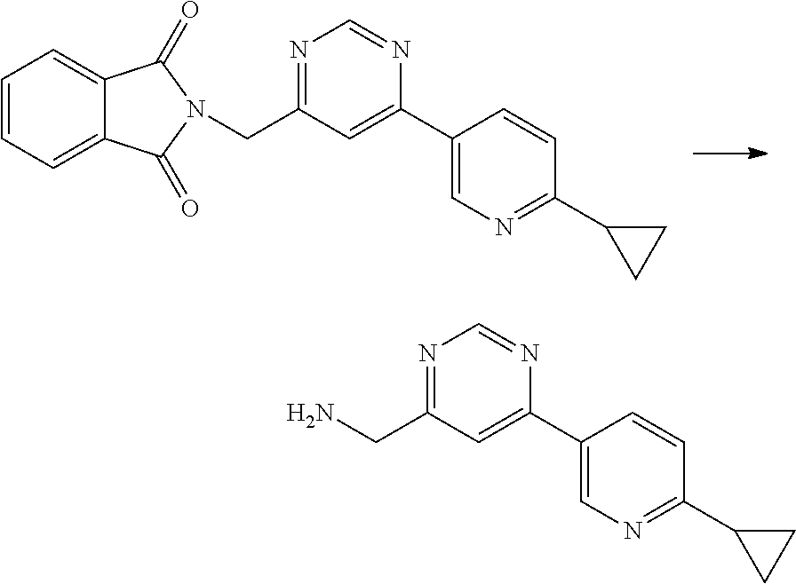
N1=C(CN2C(=O)C3=CC=CC=C3C2=O)C=C(C2=CN=C(C3CC3)C=C2)N=C1.N1=C(CN)C=C(C2=CN=C(C3CC3)C=C2)N=C1
